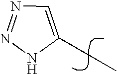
N1=NC=C(CC)N1
